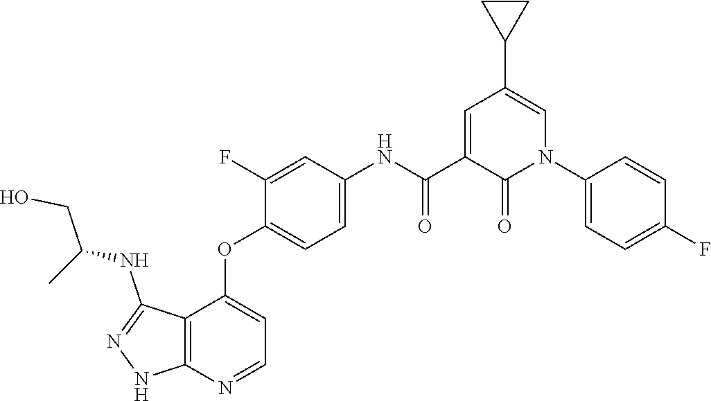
C1(OC2=CC=NC3=C2C(NC(CO)C)=NN3)=CC=C(NC(C2=CC(C3CC3)=CN(C3=CC=C(F)C=C3)C2=O)=O)C=C1F
